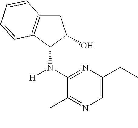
C1C2=C(C(N([H])C3=NC(CC)=CN=C3CC)C1O)C=CC=C2
